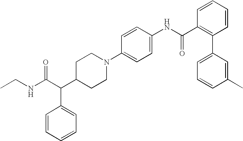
C(C(C1CCN(C2=CC=C(NC(C3=C(C4=CC=CC(C)=C4)C=CC=C3)=O)C=C2)CC1)C1=CC=CC=C1)(NCC)=O
